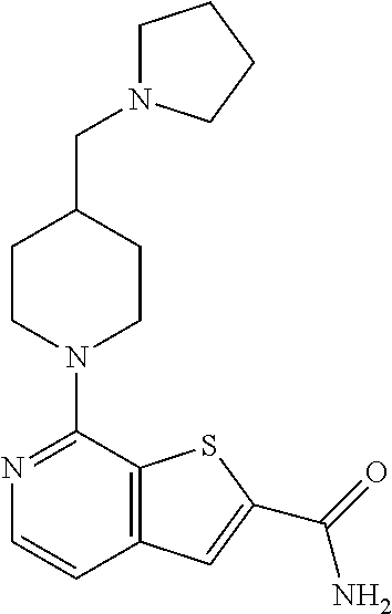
N1=C(N2CCC(CN3CCCC3)CC2)C2=C(C=C1)C=C(C(=O)N)S2
